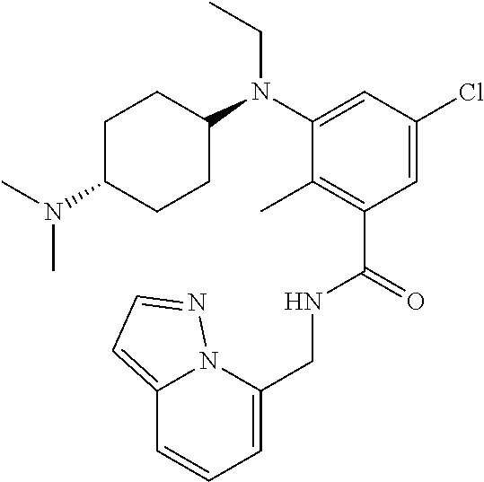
C12=CC=NN1C(CNC(C1=C(C)C(N(CC)C3CCC(N(C)C)CC3)=CC(Cl)=C1)=O)=CC=C2
